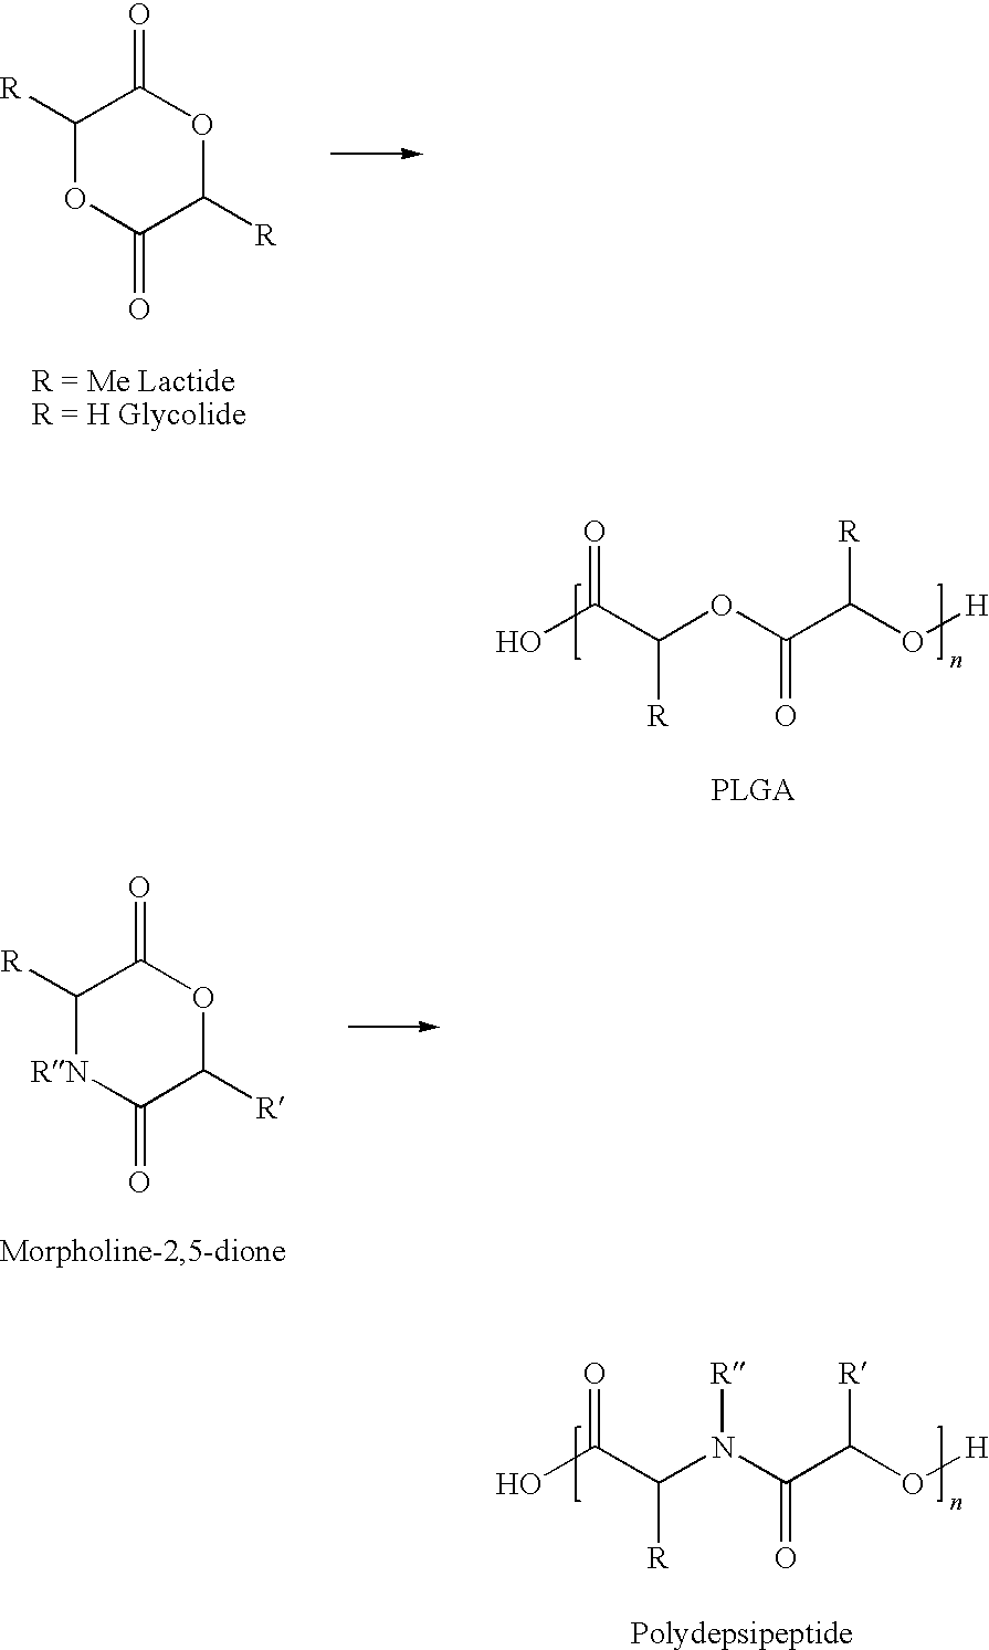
C1([R])OC(=O)C([R])OC1=O.OC(C(OC(C(O[H])[R])=O)[R])=O.C1([R])[RN]C(=O)C([R])OC1=O.OC(C(N(C(C(O[H])[R])=O)[R])[R])=O
